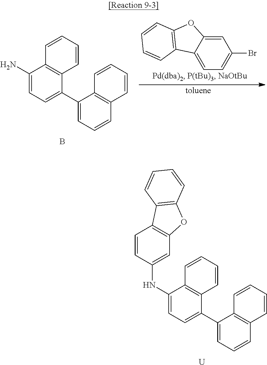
[U].C1(C2=CC=CC3=C2C=CC=C3)=CC=C(NC2=CC3=C(C=C2)C2=C(O3)C=CC=C2)C2=C1C=CC=C2.B.C1(C2=CC=CC3=C2C=CC=C3)=CC=C(N)C2=C1C=CC=C2.C1=C2C(=CC=C1Br)C1=C(O2)C=CC=C1
